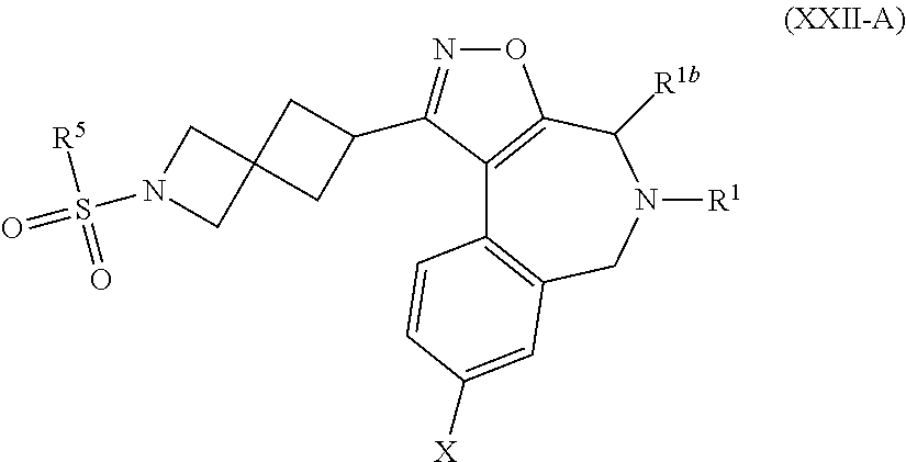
C12=C(C([R1b])N([R1])CC3=C1C=CC([X])=C3)ON=C2C1CC2(CN(S([R5])(=O)=O)C2)C1
